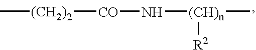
[CO](N[(CH)n](C)[R2])[(CH2)2]C
